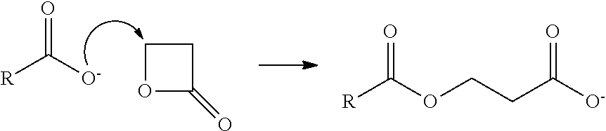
[R]C([O-])=O.C1COC1=O.[R]C(=O)OCCC([O-])=O
